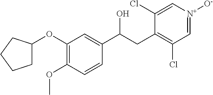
C1(OC2CCCC2)=C(OC)C=CC(C(CC2=C(Cl)C=[N+]([O-])C=C2Cl)O)=C1
